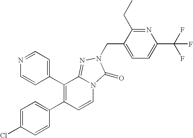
C1(C2=C(C3=CC=C(Cl)C=C3)C=CN3C2=NN(CC2=CC=C(C(F)(F)F)N=C2CC)C3=O)=CC=NC=C1
